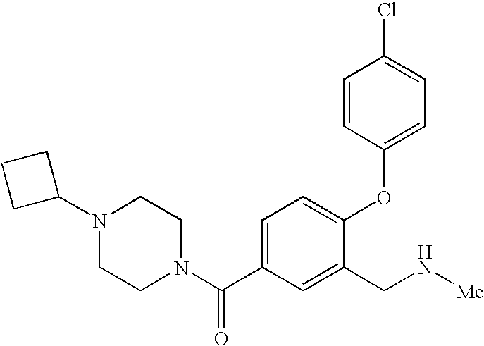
C1=C(C(N2CCN(C3CCC3)CC2)=O)C=C(CN[Me])C(OC2=CC=C(Cl)C=C2)=C1
